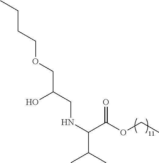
N(C(C(OCC)=O)C(C)C)CC(COCCCC)O
